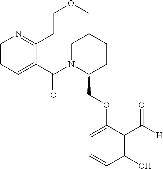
C1=CC=C(C(N2C(COC3=CC=CC(O)=C3C([H])=O)CCCC2)=O)C(CCOC)=N1
